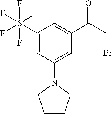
C1(S(F)(F)(F)(F)F)=CC(N2CCCC2)=CC(C(CBr)=O)=C1
